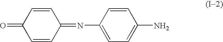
C1=CC(=NC2=CC=C(N)C=C2)C=CC1=O
